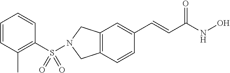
C1(S(N2CC3=C(C=CC(C=CC(NO)=O)=C3)C2)(=O)=O)=C(C)C=CC=C1
